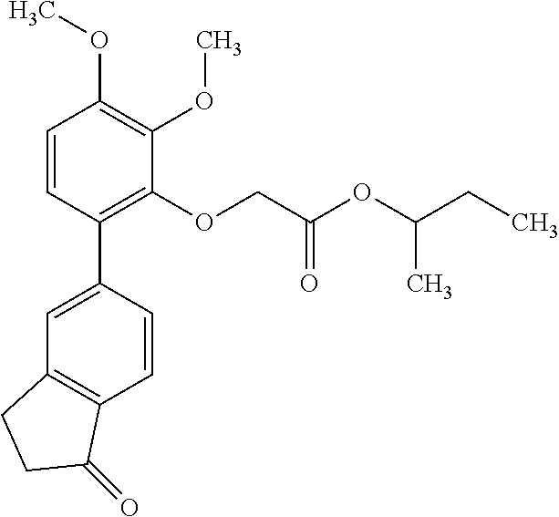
C1=C(C2=C(OCC(OC(CC)C)=O)C(OC)=C(OC)C=C2)C=CC2=C1CCC2=O
